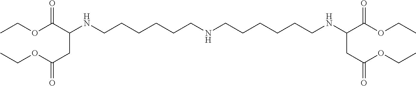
CCOC(C(CC(OCC)=O)NCCCCCCNCCCCCCNC(CC(OCC)=O)C(OCC)=O)=O
